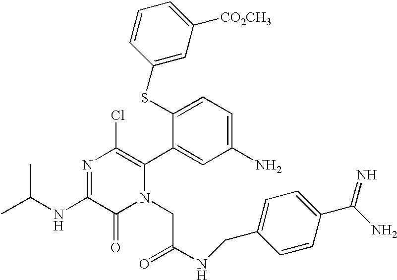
C(NC1=NC(Cl)=C(C2=CC(N)=CC=C2SC2=CC([CO2CH3])=CC=C2)N(CC(NCC2=CC=C(C(N)=N)C=C2)=O)C1=O)(C)C
